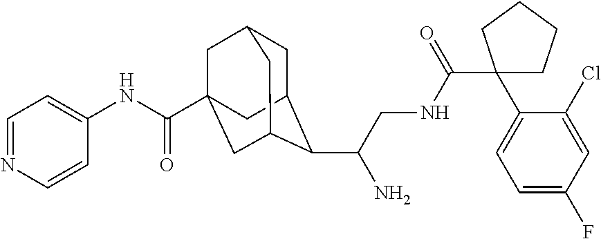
C1C2C(C(CNC(C3(C4=CC=C(F)C=C4Cl)CCCC3)=O)N)C3CC(C(NC4=CC=NC=C4)=O)(CC1C3)C2
